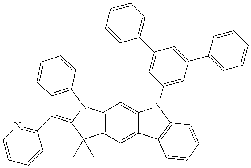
C12=C(C=C3C(=C1)N(C1=CC(C4=CC=CC=C4)=CC(C4=CC=CC=C4)=C1)C1=C3C=CC=C1)C(C)(C)C1=C(C3=NC=CC=C3)C3=C(N21)C=CC=C3
